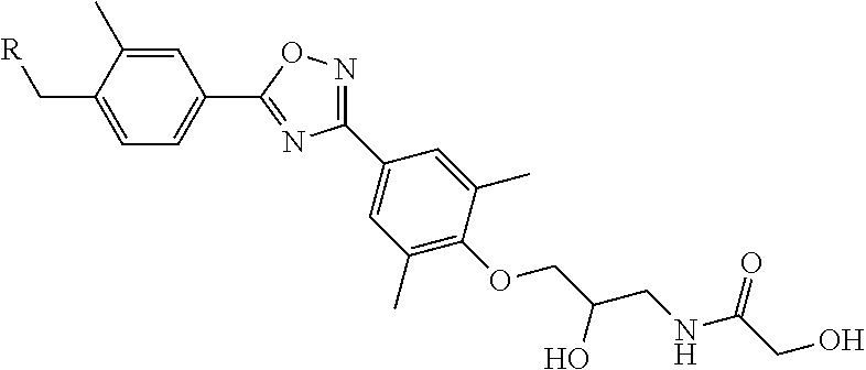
C1=C(C)C(C[R])=CC=C1C1=NC(C2=CC(C)=C(OCC(CNC(CO)=O)O)C(C)=C2)=NO1
